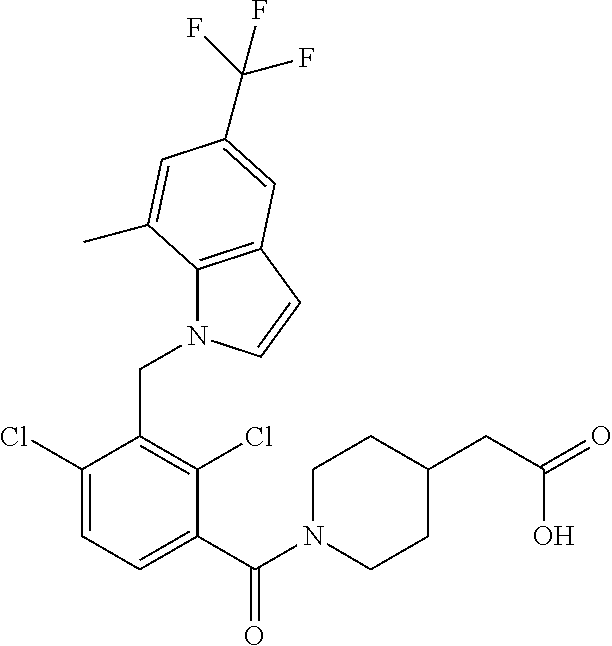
N1(CC2=C(Cl)C(C(N3CCC(CC(=O)O)CC3)=O)=CC=C2Cl)C2=C(C=C1)C=C(C(F)(F)F)C=C2C
